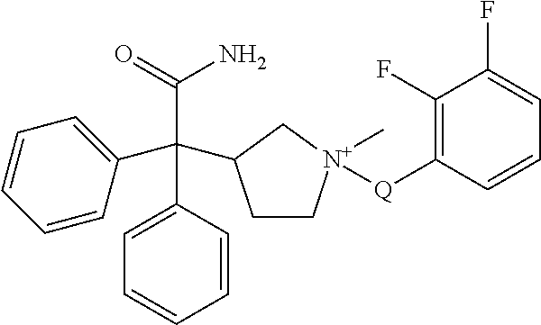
C1=CC(C(C(=O)N)(C2=CC=CC=C2)C2CC[N+](C)([Q]C3=C(F)C(F)=CC=C3)C2)=CC=C1
